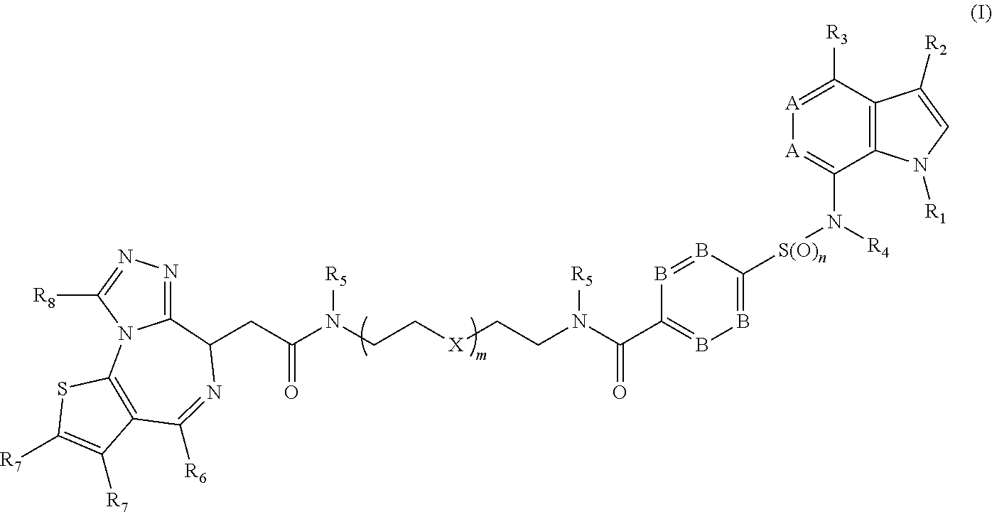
C12=NN=C([R8])N1C1=C(C([R6])=NC2CC(N(CC[X]CCN(C(C2=BB=C([S(O)n]N([R4])C3=[A][A]=C([R3])C4=C3N([R1])C=C4[R2])B=B2)=O)[R5])[R5])=O)C([R7])=C([R7])S1
